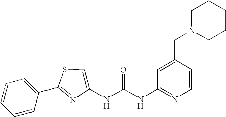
C1=CC(C2=NC(NC(NC3=NC=CC(CN4CCCCC4)=C3)=O)=CS2)=CC=C1
